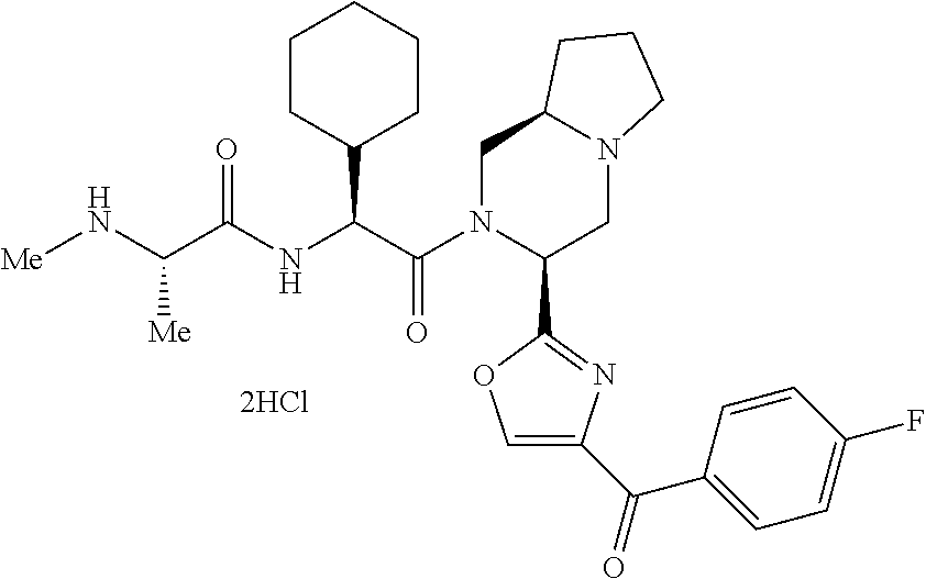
C1N(C(C(NC(C(N[Me])[Me])=O)C2CCCCC2)=O)C(C2=NC(C(C3=CC=C(F)C=C3)=O)=CO2)CN2C1CCC2
